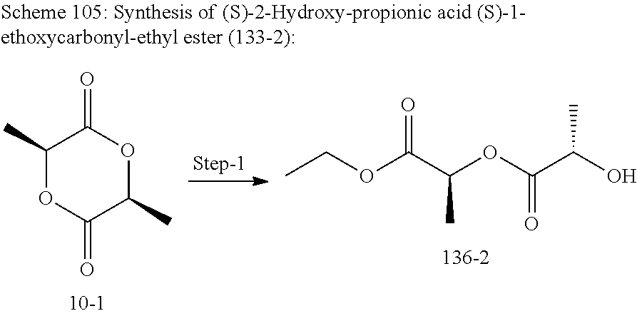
CCOC(C(OC(C(O)C)=O)C)=O.C1(C)OC(=O)C(C)OC1=O
